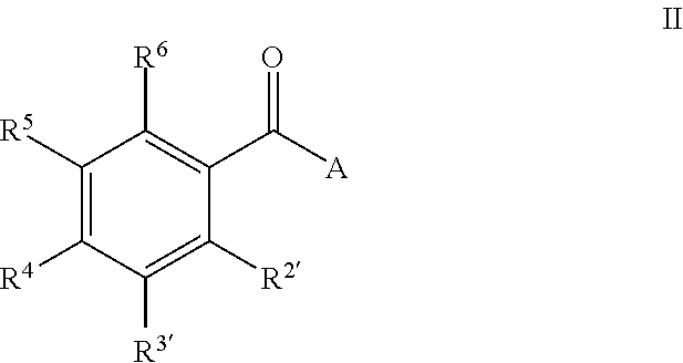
C1([R5])=C([R4])C([R3])=C([R2])C(C([A])=O)=C1[R6]
